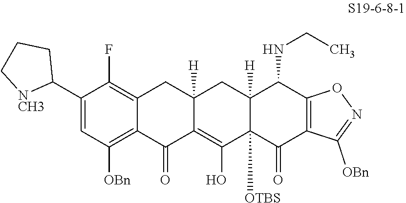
C12=C(F)C(C3CCC[NCH3]3)=CC([OBn])=C1C(=O)C1=C(O)C3([OTBS])C([H])(CC1([H])C2)C(NCC)C1=C(C3=O)C([OBn])=NO1
